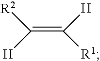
C(=C([H])[R1])([H])[R2]
